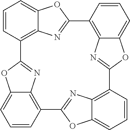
C12=C3C=CC=C1OC(=N2)C1=C2C(=CC=C1)OC(=N2)C1=C2C(=CC=C1)OC(=N2)C1=C2C(=CC=C1)OC3=N2
